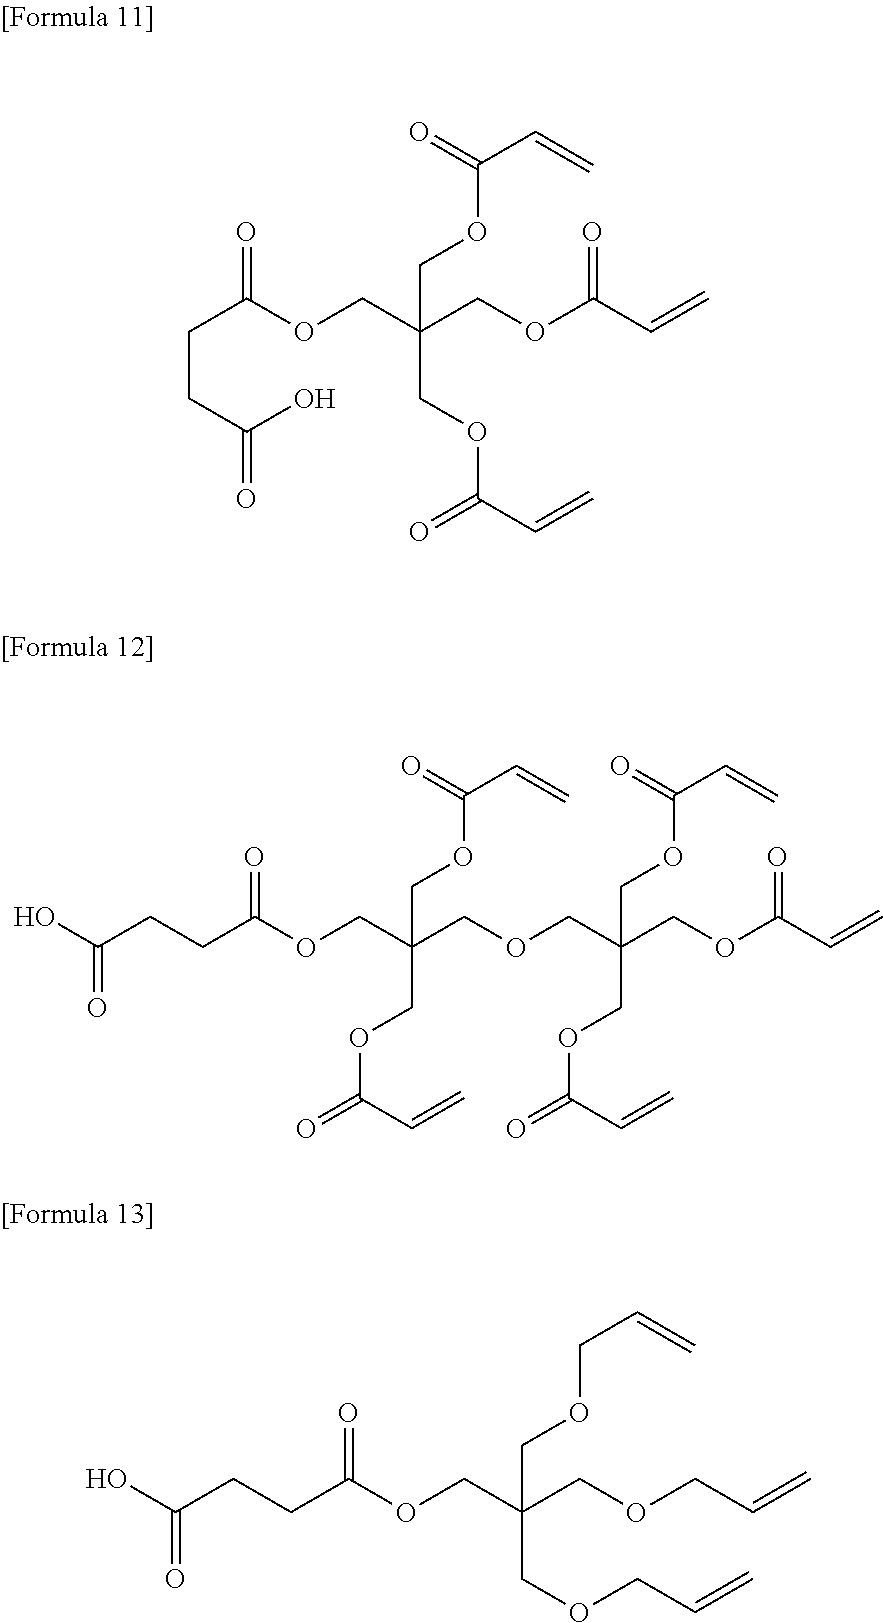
C(CC(O)=O)C(OCC(COC(C=C)=O)(COC(C=C)=O)COC(C=C)=O)=O.C(OCC=C)C(COCC=C)(COCC=C)COC(CCC(O)=O)=O.O(CC(COC(C=C)=O)(COC(CCC(O)=O)=O)COC(C=C)=O)CC(COC(C=C)=O)(COC(C=C)=O)COC(C=C)=O
